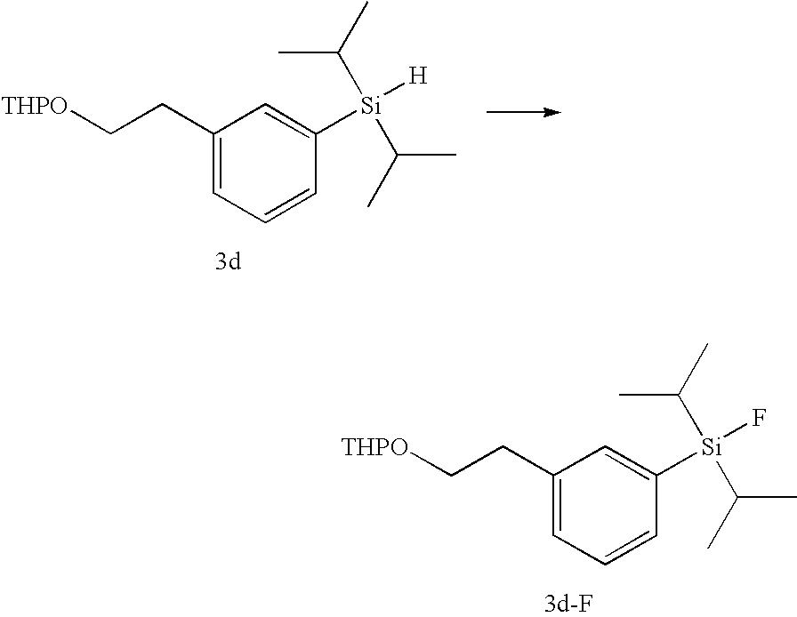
C1(CC[THPO])=CC=CC([Si](C(C)C)(C(C)C)[H])=C1.C1(CC[THPO])=CC=CC([Si](C(C)C)(C(C)C)F)=C1
